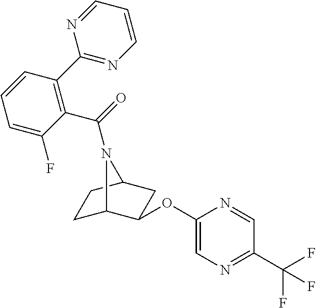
C1(OC2C3CCC(C2)N3C(=O)C2=C(C3=NC=CC=N3)C=CC=C2F)=CN=C(C(F)(F)F)C=N1
